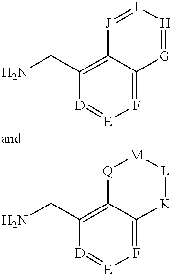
F1=C2C(=C(CN)[D]=[E]1)[J]=I[H]=[G]2.F1=C2C(=C(CN)[D]=[E]1)[Q][M][L][K]2
